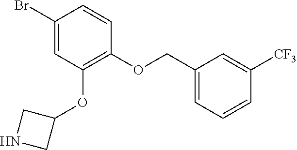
C1(Br)=CC(OC2CNC2)=C(OCC2=CC=CC([CF3])=C2)C=C1
